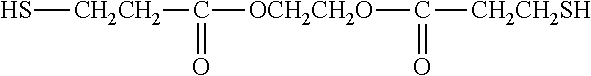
S[CH2CH2]C([OCH2CH2O]C([CH2CH2SH])=O)=O
